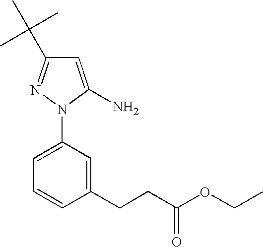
C1=C(N)N(C2=CC=CC(CCC(OCC)=O)=C2)N=C1C(C)(C)C
